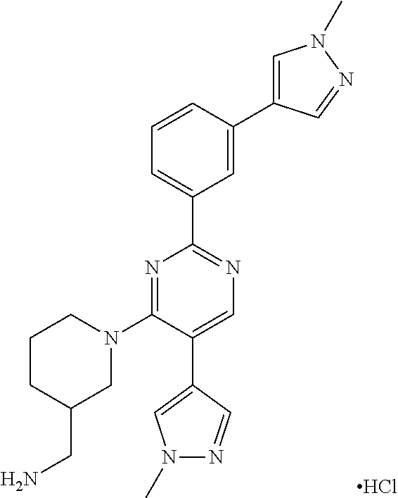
N1=C(N2CCCC(CN)C2)C(C2=CN(C)N=C2)=CN=C1C1=CC=CC(C2=CN(C)N=C2)=C1.Cl
